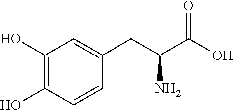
C1(O)=C(O)C=CC(CC(C(O)=O)N)=C1
